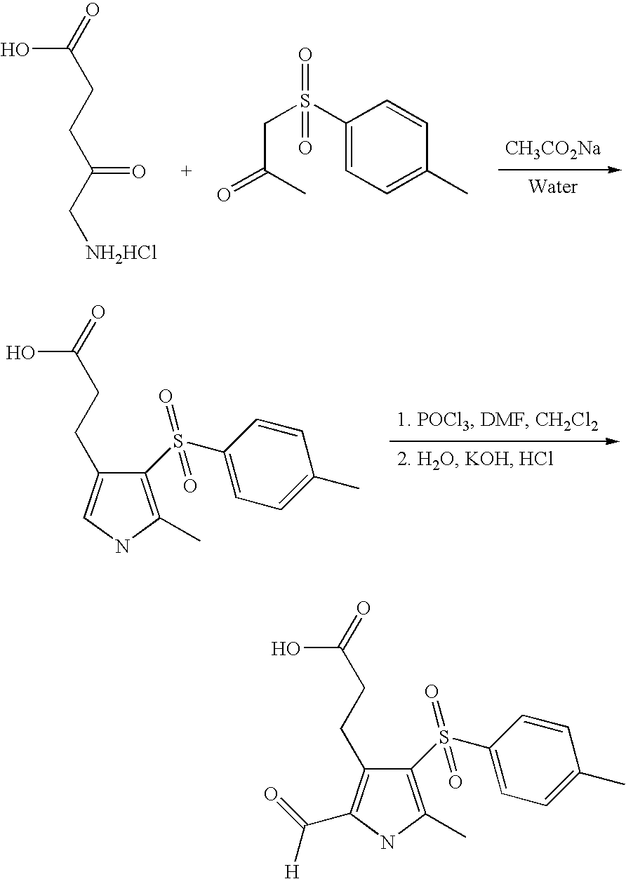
[CH3CO2Na].C(CCC(C[NH2HCl])=O)(O)=O.O=C(C)CS(C1=CC=C(C)C=C1)(=O)=O.C1(S(C2=CC=C(C)C=C2)(=O)=O)=C(C)NC=C1CCC(=O)O.[H]C(C1=C(CCC(=O)O)C(S(C2=CC=C(C)C=C2)(=O)=O)=C(C)N1)=O
